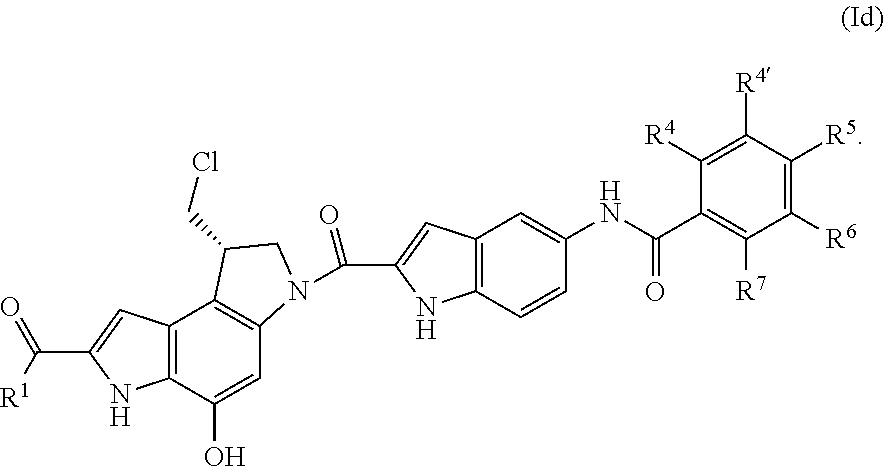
C12=C(C(O)=CC3=C1C(CCl)CN3C(C1=CC3=C(N1)C=CC(NC(C1=C([R7])C([R6])=C([R5])C([R4])=C1[R4])=O)=C3)=O)NC(C([R1])=O)=C2
